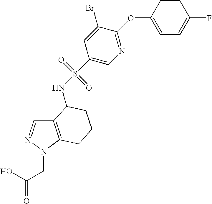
OC(CN1C2=C(C=N1)C(NS(C1=CN=C(OC3=CC=C(F)C=C3)C(Br)=C1)(=O)=O)CCC2)=O
